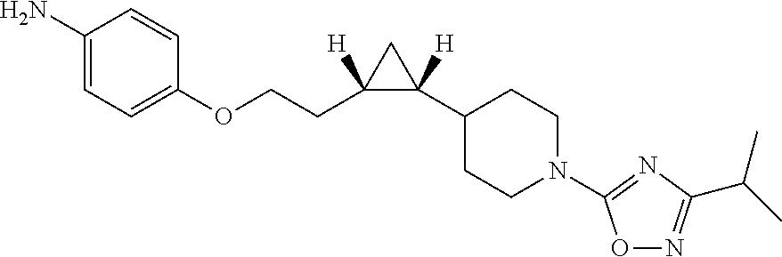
C1(C2([H])C(CCOC3=CC=C(N)C=C3)([H])C2)CCN(C2=NC(C(C)C)=NO2)CC1
